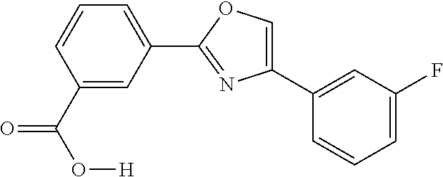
C1(C2=CC(F)=CC=C2)=COC(C2=CC=CC(C(=O)O[H])=C2)=N1
